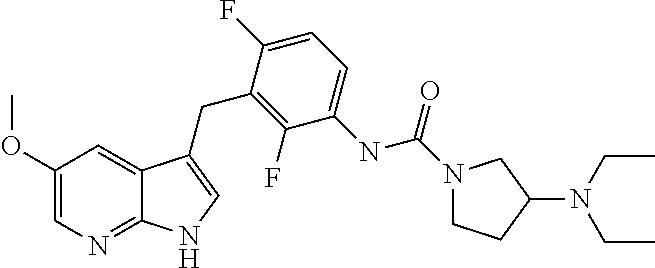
C1(OC)=CN=C2C(=C1)C(CC1=C(F)C(NC(N3CCC(N(CC)CC)C3)=O)=CC=C1F)=CN2
